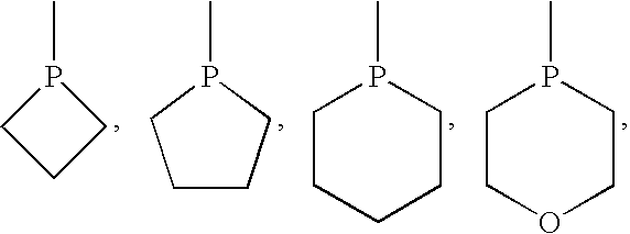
P1(C)CCC1.C1CCP(C)C1.C1CCCCP1C.C1COCCP1C
